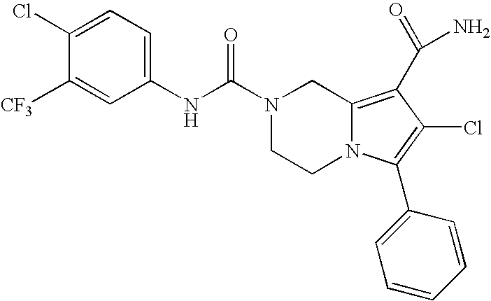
C1(NC(=O)N2CCN3C(=C(C(N)=O)C(Cl)=C3C3=CC=CC=C3)C2)=CC=C(Cl)C([CF3])=C1
